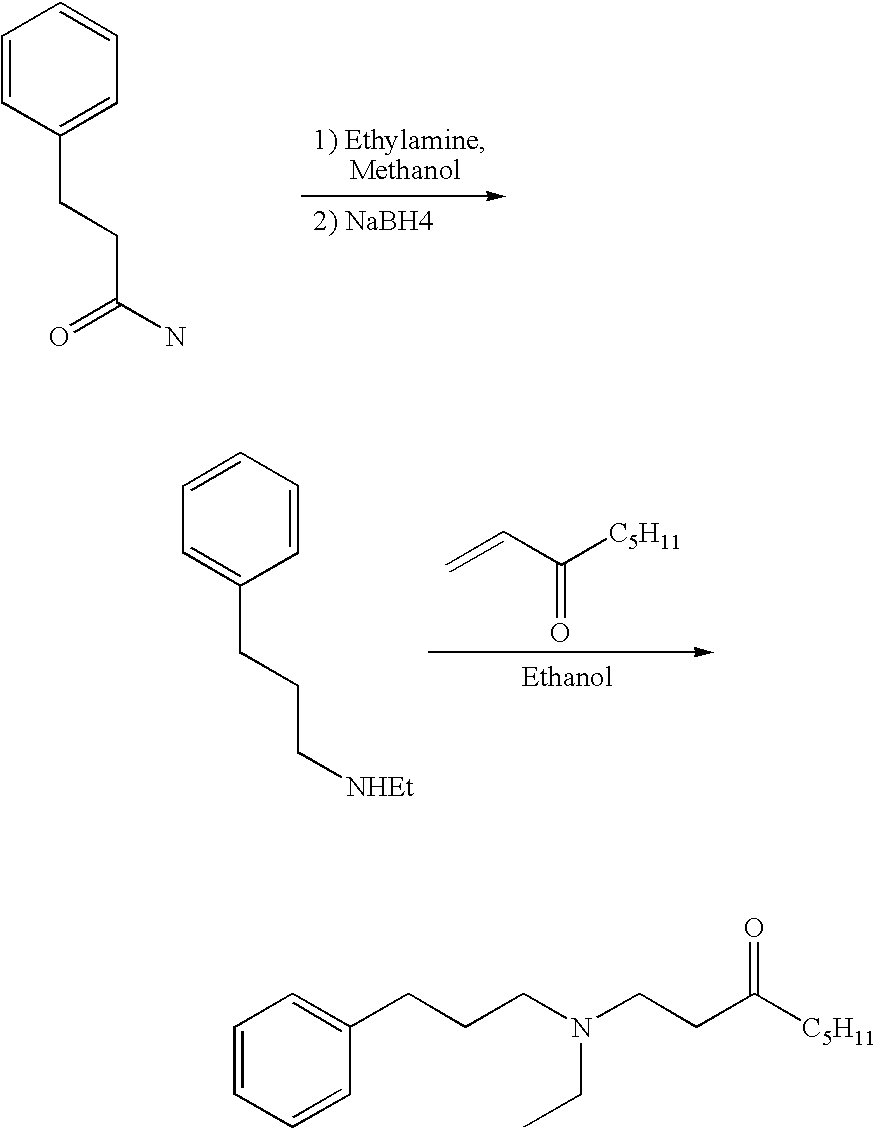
C1=CC(CCC(N)=O)=CC=C1.C1=CC=CC(CCC[NHEt])=C1.C=CC([C5H11])=O.C1=CC=CC(CCCN(CCC([C5H11])=O)CC)=C1
